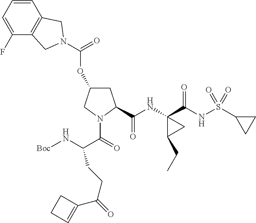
C1(F)=CC=CC2=C1CN(C(=O)OC1CC(C(NC3(C(=O)NS(C4CC4)(=O)=O)C(CC)C3)=O)N(C(C(N[Boc])CCC(C3=CCC3)=O)=O)C1)C2
